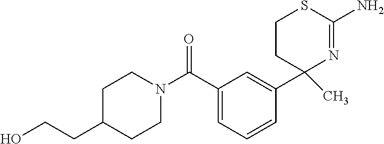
C1(C(=O)N2CCC(CCO)CC2)=CC=CC(C2(C)N=C(N)SCC2)=C1
